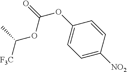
O(C(=O)OC([F3C])C)C1=CC=C([NO2])C=C1
